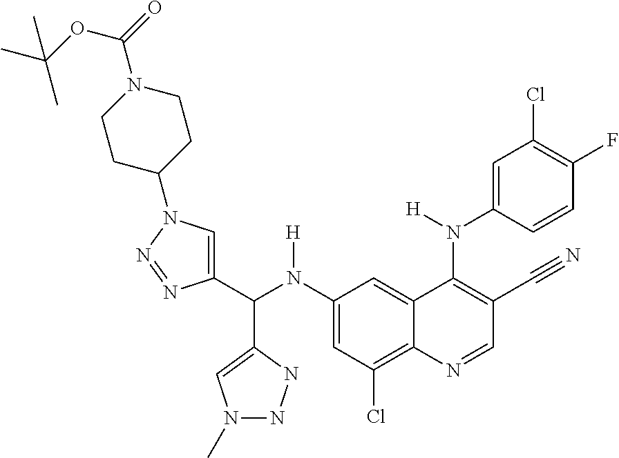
C1(N(C(C2=CN(C3CCN(C(OC(C)(C)C)=O)CC3)N=N2)C2=CN(C)NN2)[H])=CC(Cl)=C2C(=C1)C(N(C1=CC(Cl)=C(F)C=C1)[H])=C(C#N)C=N2
